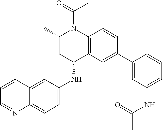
N(C1CC(C)N(C(C)=O)C2=C1C=C(C1=CC(NC(C)=O)=CC=C1)C=C2)C1=CC=C2C(=C1)C=CC=N2
